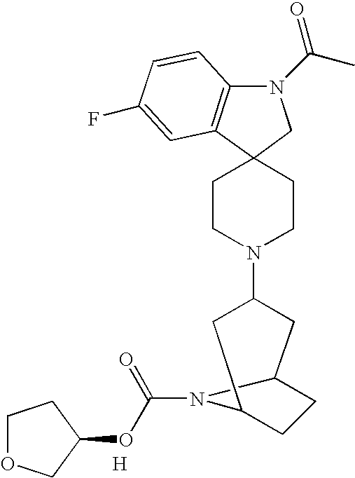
N1(C(C)=O)C2=C(C3(C1)CCN(C1CC4CCC(C1)N4C(=O)OC1CCOC1)CC3)C=C(F)C=C2.[H]
